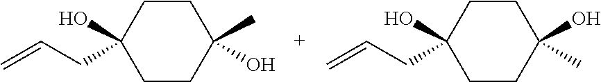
C1CC(C)(O)CCC1(O)CC=C.C1CC(O)(C)CCC1(O)CC=C
